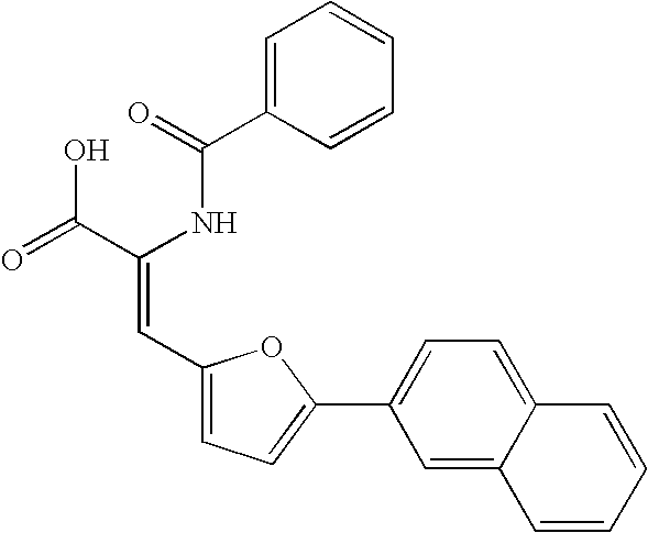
C1=C(C(=O)NC(C(=O)O)=CC2=CC=C(C3=CC=C4C(=C3)C=CC=C4)O2)C=CC=C1
